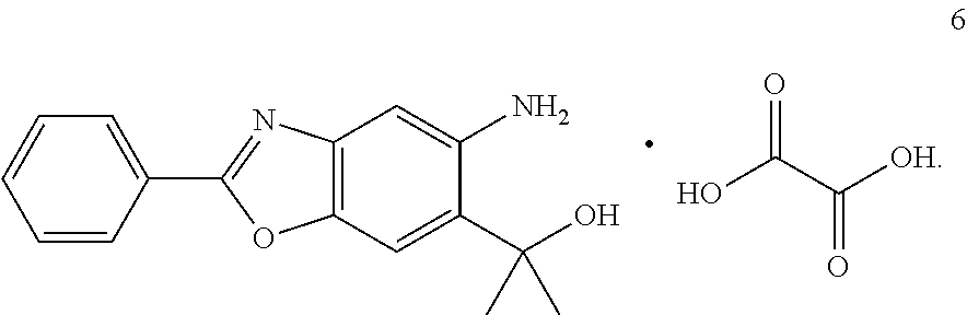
C1=CC(C2=NC3=C(O2)C=C(C(O)(C)C)C(N)=C3)=CC=C1.OC(C([OH])=O)=O
